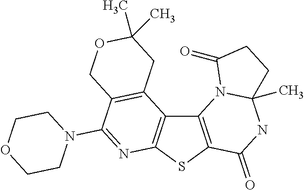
C12=C(SC3=C1C1=C(C(N4CCOCC4)=N3)COC(C)(C)C1)C(=O)NC1(C)N2C(=O)CC1
